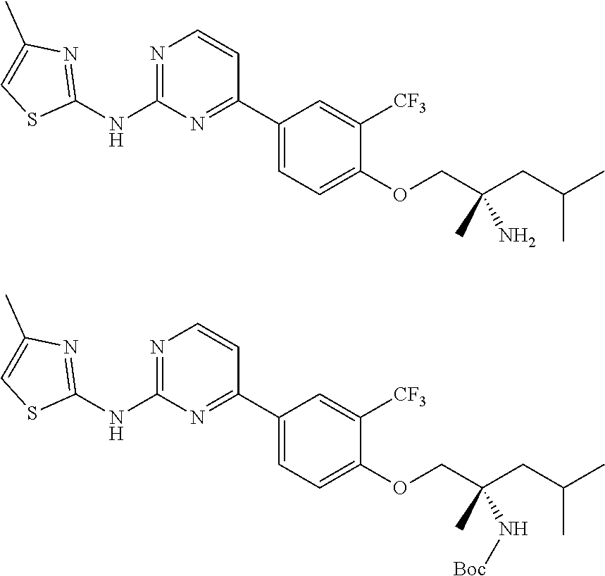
N1=C(NC2=NC(C)=CS2)N=C(C2=CC=C(OCC(CC(C)C)(N)C)C([CF3])=C2)C=C1.N1=C(NC2=NC(C)=CS2)N=C(C2=CC=C(OCC(CC(C)C)(N[Boc])C)C([CF3])=C2)C=C1
